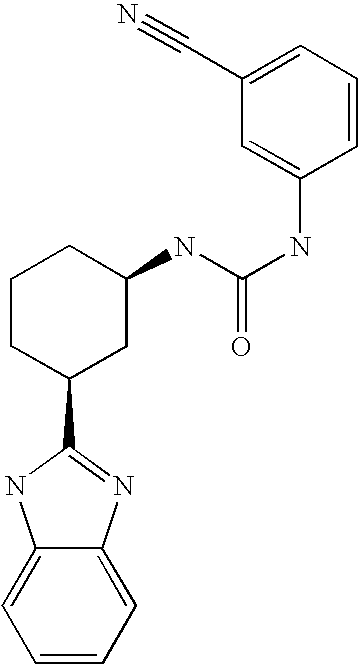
C1=CC=C2C(=C1)NC(C1CC(NC(NC3=CC(C#N)=CC=C3)=O)CCC1)=N2
